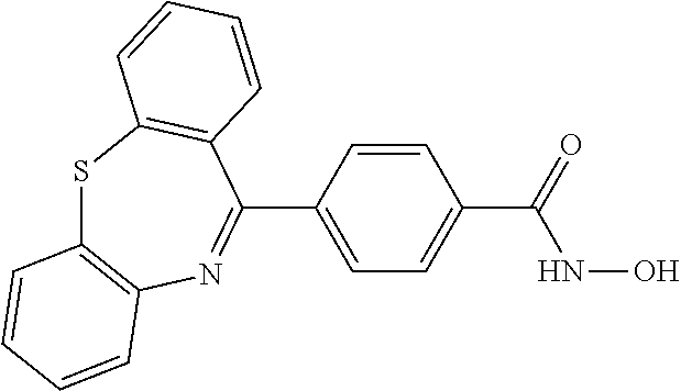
C1(C2=NC3=C(SC4=C2C=CC=C4)C=CC=C3)=CC=C(C(NO)=O)C=C1
